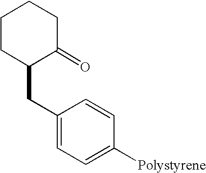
C1(CC2=CC=C([Polystyrene])C=C2)C(=O)CCCC1
